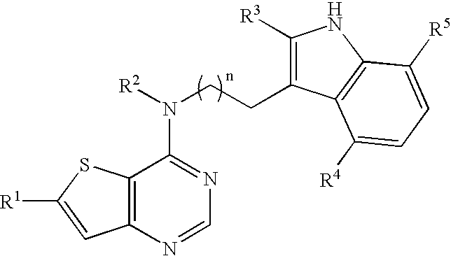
C12=C(N=CN=C1N([R2])CCC1=C([R3])NC3=C1C([R4])=CC=C3[R5])C=C([R1])S2
